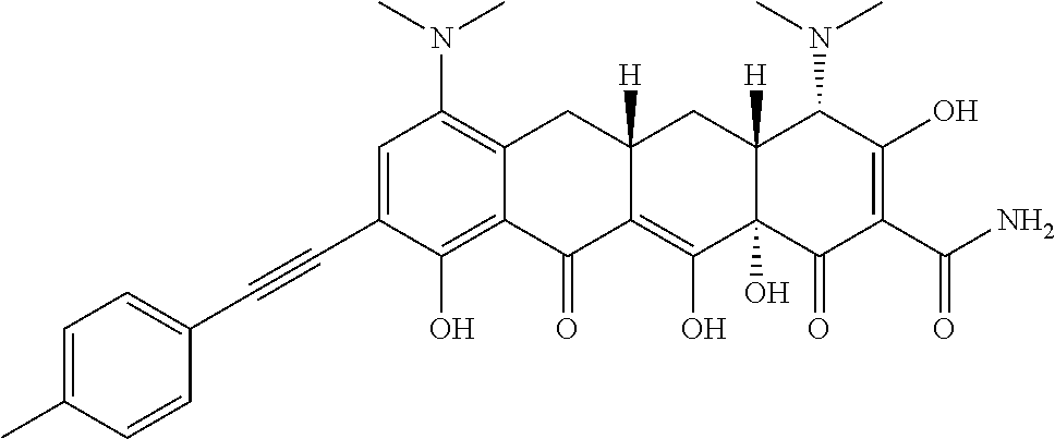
C1=C(C#CC2=CC=C(C)C=C2)C(O)=C2C(=C1N(C)C)CC1([H])C(=C(O)C3(O)C([H])(C1)C(N(C)C)C(O)=C(C(N)=O)C3=O)C2=O
